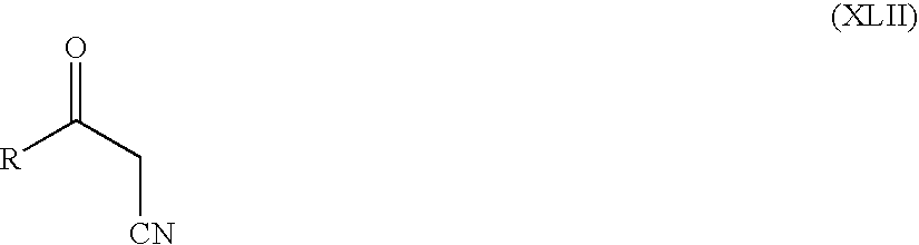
[R]C(C[CN])=O
